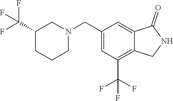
C1(C(F)(F)F)CCCN(CC2=CC(C(F)(F)F)=C3C(=C2)C(=O)NC3)C1
